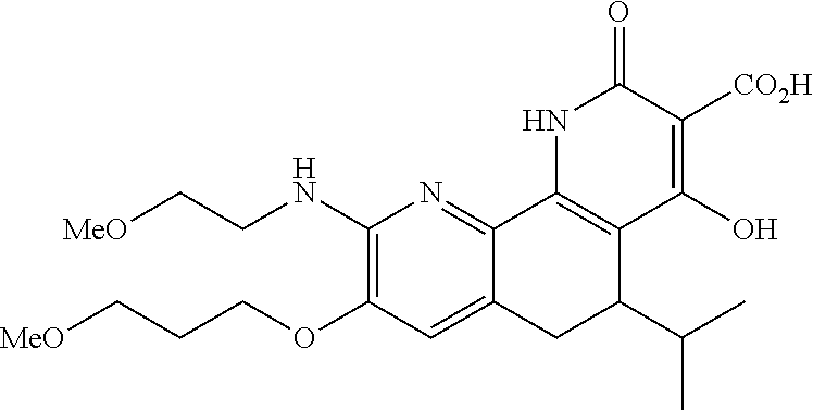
[MeO]CCCOC1=C(NCC[MeO])N=C2C(=C1)CC(C(C)C)C1=C2NC(=O)C([CO2H])=C1O
